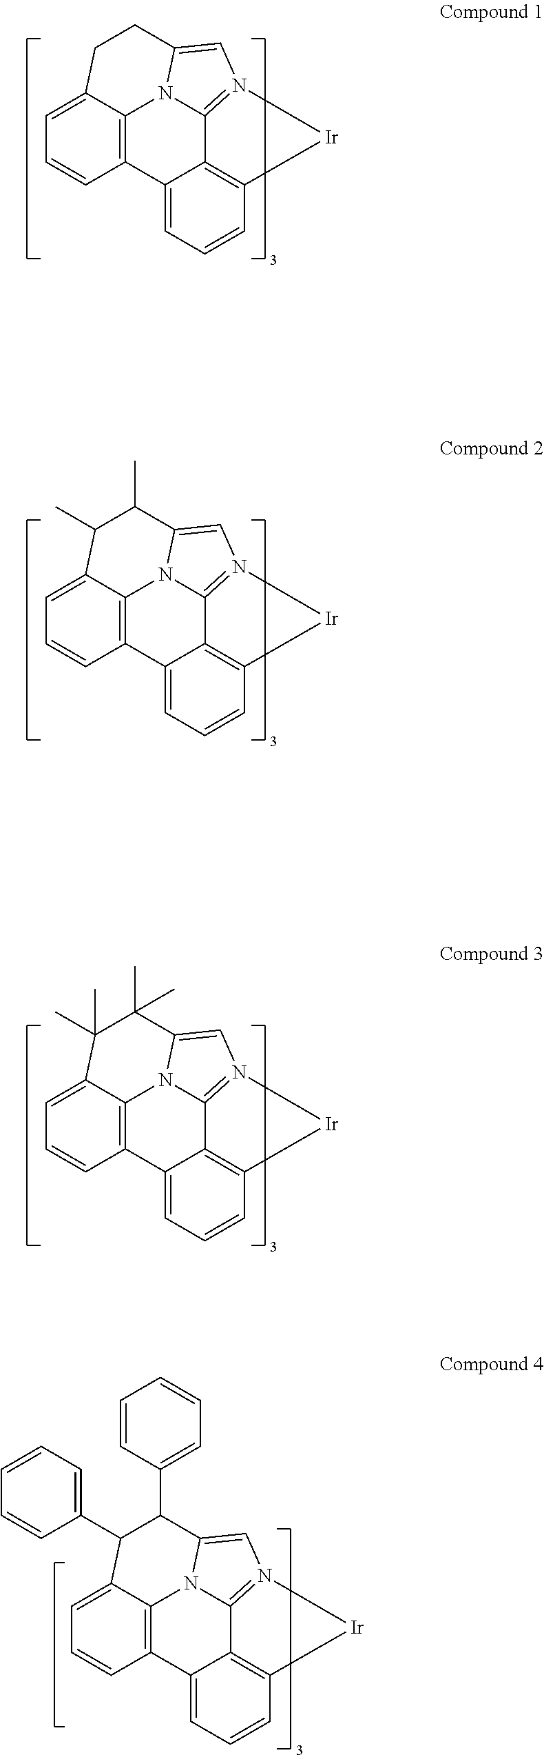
C1=C2C3=C(C=C1)C1=CC=CC4=C1C1=N(C=C(N31)CC2)[Ir]4.C1=C2C3=C(C=C1)C1=CC=CC4=C1C1=N(C=C(N31)C(C)C2C)[Ir]4.C1=C2C3=C(C=C1)C1=CC=CC4=C1C1=N(C=C(N31)C(C)(C)C2(C)C)[Ir]4.C1=C2C3=C(C=C1)C1=CC=CC4=C1C1=N(C=C(N31)C(C1=CC=CC=C1)C2C1=CC=CC=C1)[Ir]4
